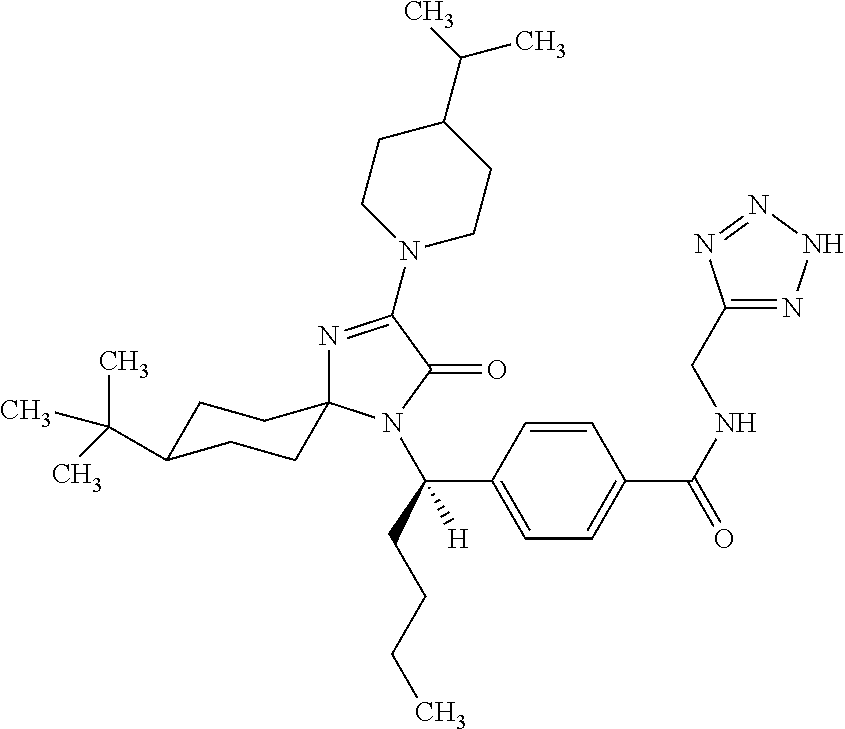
N1=C(N2CCC(C(C)C)CC2)C(=O)N(C(C2=CC=C(C(=O)NCC3=NNN=N3)C=C2)(CCCC)[H])C12CCC(C(C)(C)C)CC2
